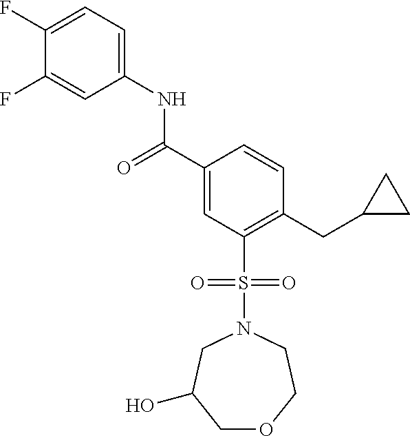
C1(F)=CC=C(NC(C2=CC(S(=O)(=O)N3CC(O)COCC3)=C(CC3CC3)C=C2)=O)C=C1F
